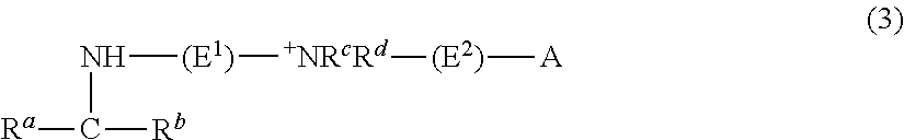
N(C([Rb])[Ra])[(E1)][+NRcRd][(E2)][A]
